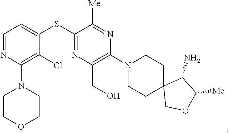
C1CN(C2=C(CO)N=C(SC3=CC=NC(N4CCOCC4)=C3Cl)C([Me])=N2)CCC12COC([Me])C2N
